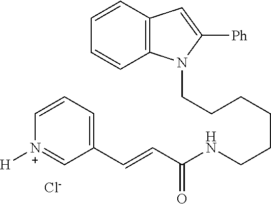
C(CCCCCNC(C=CC1=CC=C[N+]([H])=C1)=O)N1C2=C(C=C1[Ph])C=CC=C2.[Cl-]
